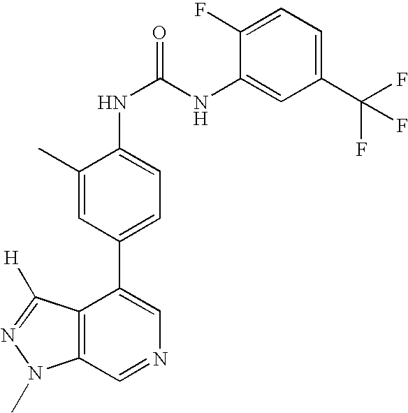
C12=C(C=NC=C1C1=CC=C(NC(NC3=CC(C(F)(F)F)=CC=C3F)=O)C(C)=C1)N(C)N=C2[H]
